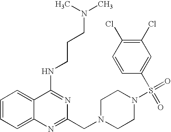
C1=CC=C2C(=C1)C(NCCCN(C)C)=NC(CN1CCN(S(=O)(=O)C3=CC(Cl)=C(Cl)C=C3)CC1)=N2
